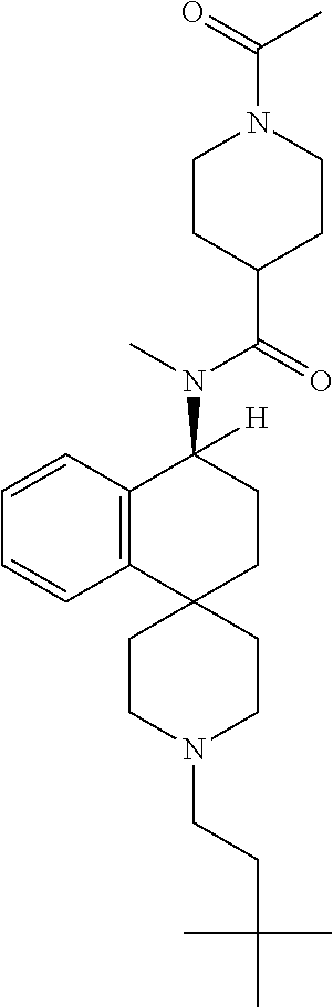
C12=C(C=CC=C1)C(N(C(C1CCN(C(C)=O)CC1)=O)C)([H])CCC21CCN(CCC(C)(C)C)CC1
